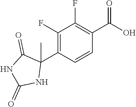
C1=CC(C2(C)C(=O)NC(=O)N2)=C(F)C(F)=C1C(O)=O
